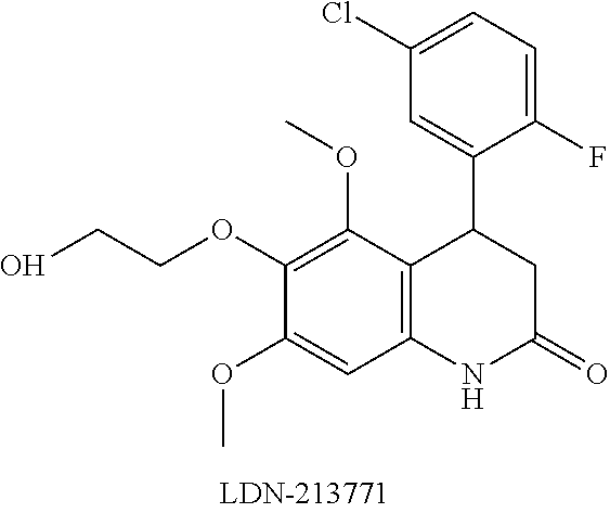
C12=C(C(OC)=C(OCCO)C(OC)=C1)C(C1=CC(Cl)=CC=C1F)CC(=O)N2
